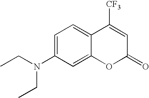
C1=C(N(CC)CC)C=C2C(=C1)C([CF3])=CC(=O)O2
